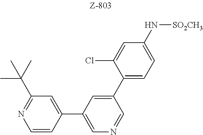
C1=CC(C2=CN=CC(C3=CC=C(N[SO2CH3])C=C3Cl)=C2)=CC(C(C)(C)C)=N1
